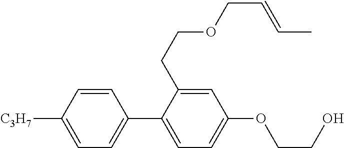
C1=CC([C3H7])=CC=C1C1=CC=C(OCCO)C=C1CCOCC=CC
